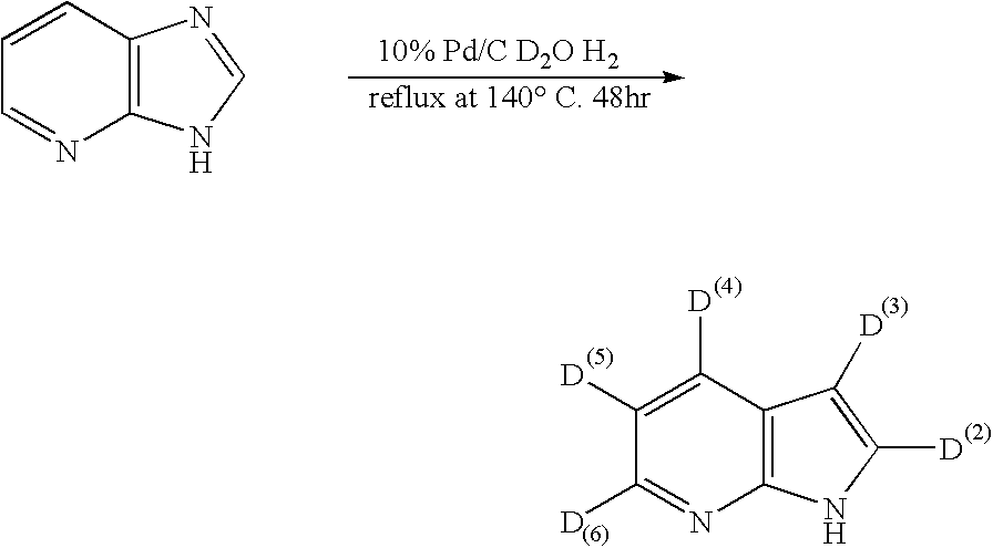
C1=CC2=C(N=C1)NC=N2.C1([D])=C([D])C2=C(N=C1[D])NC([D])=C2[D]
